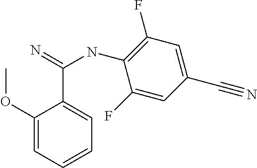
C1(OC)=CC=CC=C1C(=N)NC1=C(F)C=C(C#N)C=C1F
